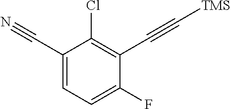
C1(C#C[TMS])=C(Cl)C(C#N)=CC=C1F
